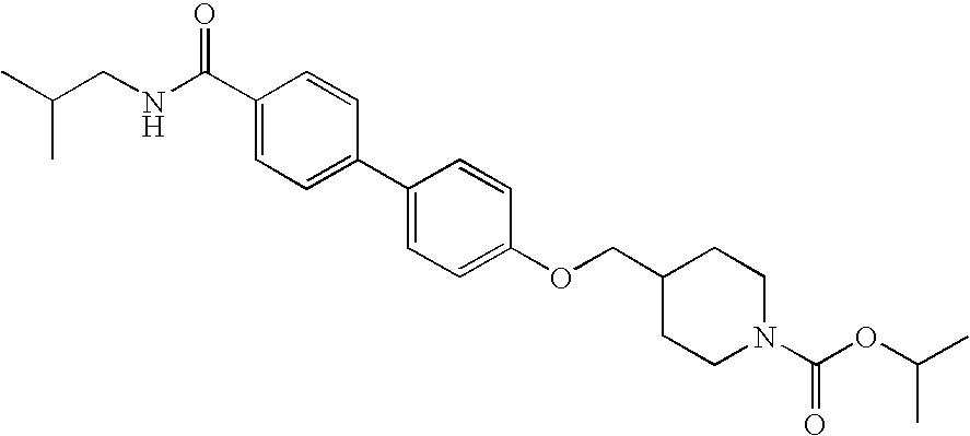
C(C1=CC=C(C2=CC=C(OCC3CCN(C(OC(C)C)=O)CC3)C=C2)C=C1)(NCC(C)C)=O
